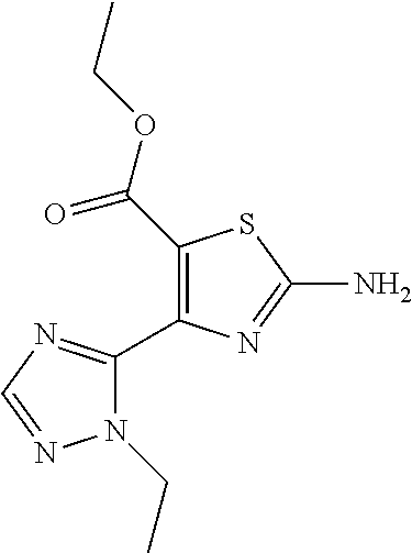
N1(CC)C(C2=C(C(OCC)=O)SC(N)=N2)=NC=N1
